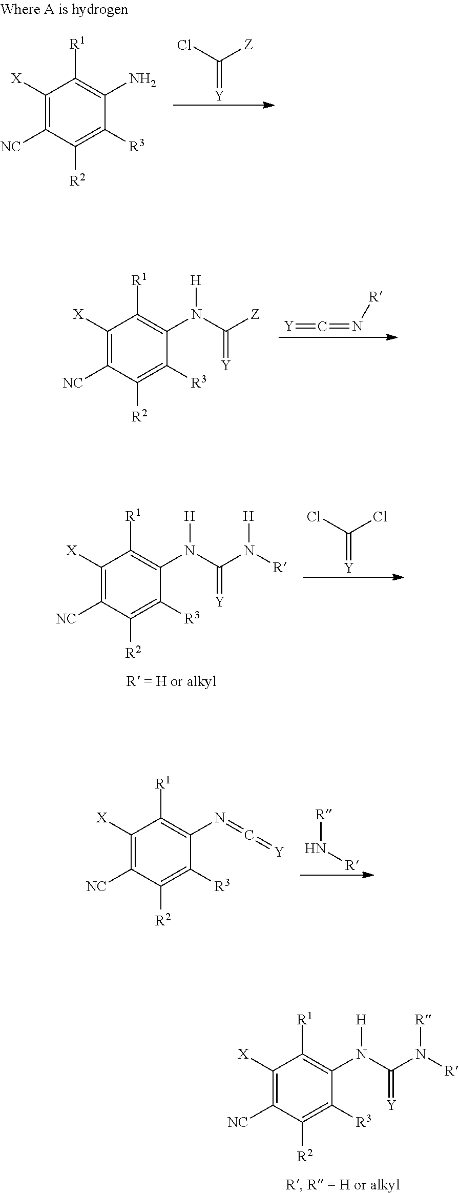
C(=[Y])(Cl)[Z].C1([X])=C([NC])C([R2])=C([R3])C(N)=C1[R1].C1([X])=C([NC])C([R2])=C([R3])C(N(C([Z])=[Y])[H])=C1[R1].C(=N[R])=[Y].C(=[Y])(Cl)Cl.C1([X])=C([NC])C([R2])=C([R3])C(N(C(N([R])[H])=[Y])[H])=C1[R1].[R]N[R].C1([X])=C([NC])C([R2])=C([R3])C(N=C=[Y])=C1[R1].C1([X])=C([NC])C([R2])=C([R3])C(N(C(N([R])[R])=[Y])[H])=C1[R1]
